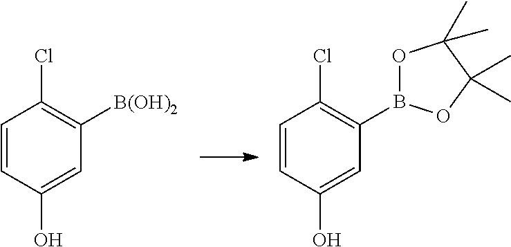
C1=CC(O)=CC([B(OH)2])=C1Cl.C1=CC(O)=CC(B2OC(C)(C)C(C)(C)O2)=C1Cl
